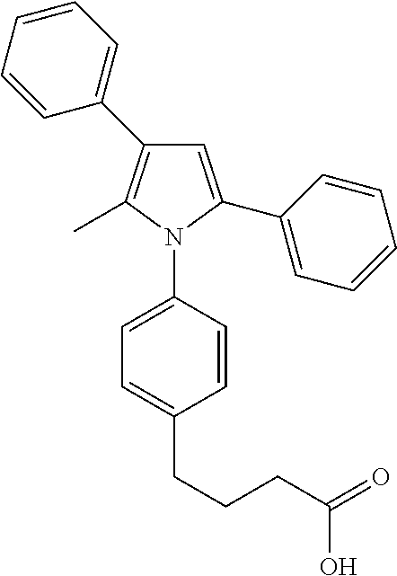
C1=CC=CC(C2=C(C)N(C3=CC=C(CCCC(=O)O)C=C3)C(C3=CC=CC=C3)=C2)=C1
